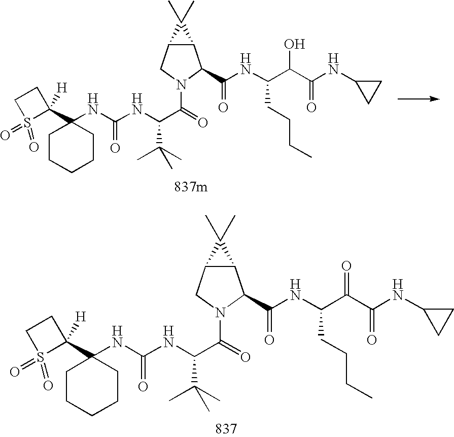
C1CCCCC1(C1([H])CCS1(=O)=O)NC(NC(C(=O)N1CC2C(C1C(NC(C(C(NC1CC1)=O)O)CCCC)=O)C2(C)C)C(C)(C)C)=O.C1CCCCC1(C1([H])CCS1(=O)=O)NC(NC(C(=O)N1CC2C(C1C(NC(C(C(NC1CC1)=O)=O)CCCC)=O)C2(C)C)C(C)(C)C)=O
